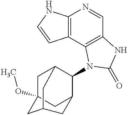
C12=C(C3=C(C=N1)NC(=O)N3C1C3CC4(OC)CC1CC(C4)C3)C=CN2
